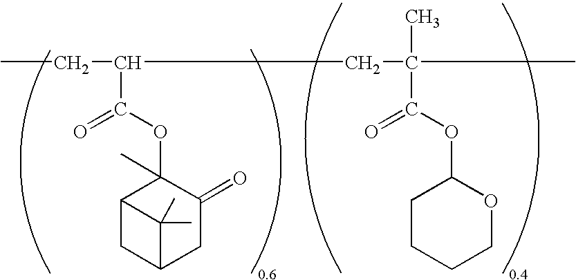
CCC(CC(C)(C)C(=O)OC1CCCCO1)C(=O)OC1(C)C2CC(CC1=O)C2(C)C
